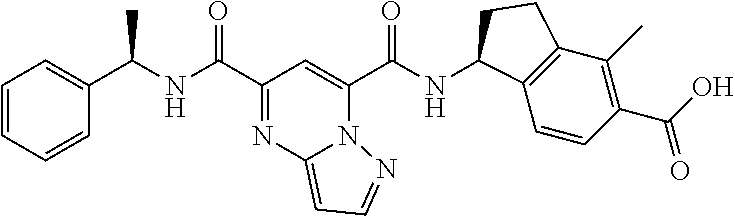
C(C1=NC2=CC=NN2C(C(NC2C3=C(C(C)=C(C(O)=O)C=C3)CC2)=O)=C1)(=O)NC(C1=CC=CC=C1)C
